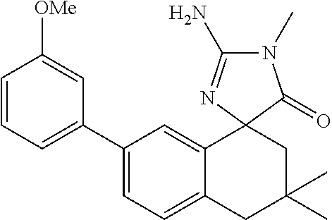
C1(C2=CC=CC([OMe])=C2)=CC=C2C(=C1)C1(CC(C)(C)C2)N=C(N)N(C)C1=O
